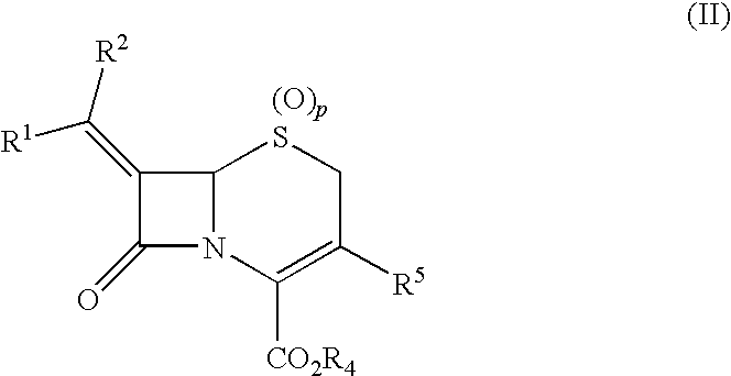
C1(=C([R2])[R1])C(=O)N2C1[(O)pS]CC([R5])=C2[CO2R4]
